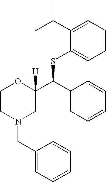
C1(C(C)C)=CC=CC=C1SC(C1([H])OCCN(CC2=CC=CC=C2)C1)C1=CC=CC=C1
